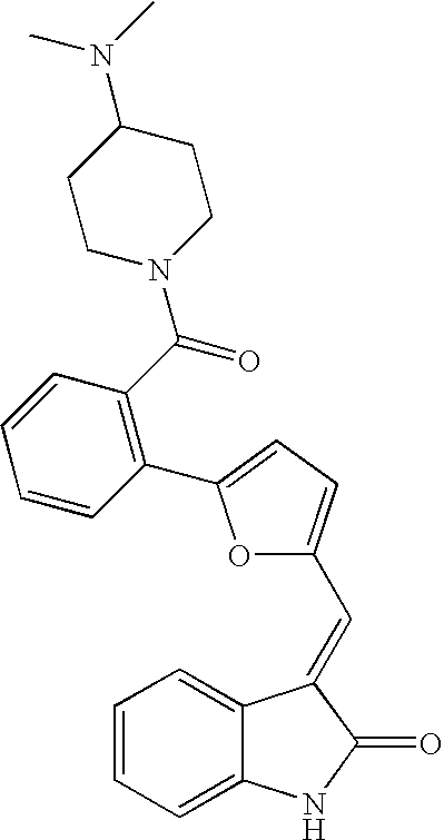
C1=CC=C2C(=C1)C(=CC1=CC=C(C3=C(C(=O)N4CCC(N(C)C)CC4)C=CC=C3)O1)C(=O)N2
